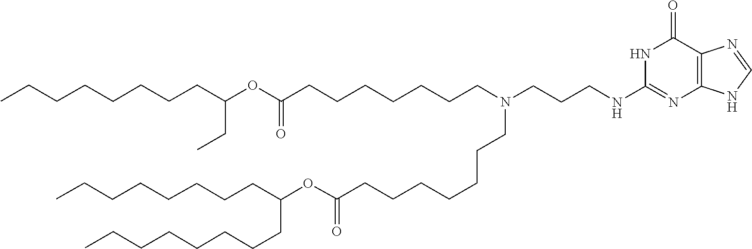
O(C(=O)CCCCCCCN(CCCCCCCC(OC(CCCCCCCC)CC)=O)CCCNC1=NC2=C(C(=O)N1)N=CN2)C(CCCCCCCC)CCCCCCCC
